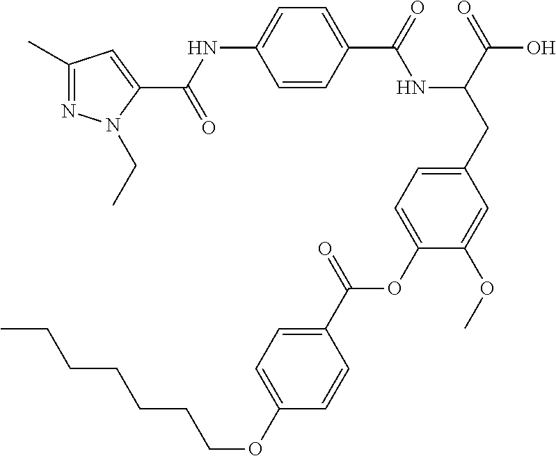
C1=CC(C(=O)NC(CC2=CC=C(OC(C3=CC=C(OCCCCCCC)C=C3)=O)C(OC)=C2)C(=O)O)=CC=C1NC(=O)C1=CC(C)=NN1CC
